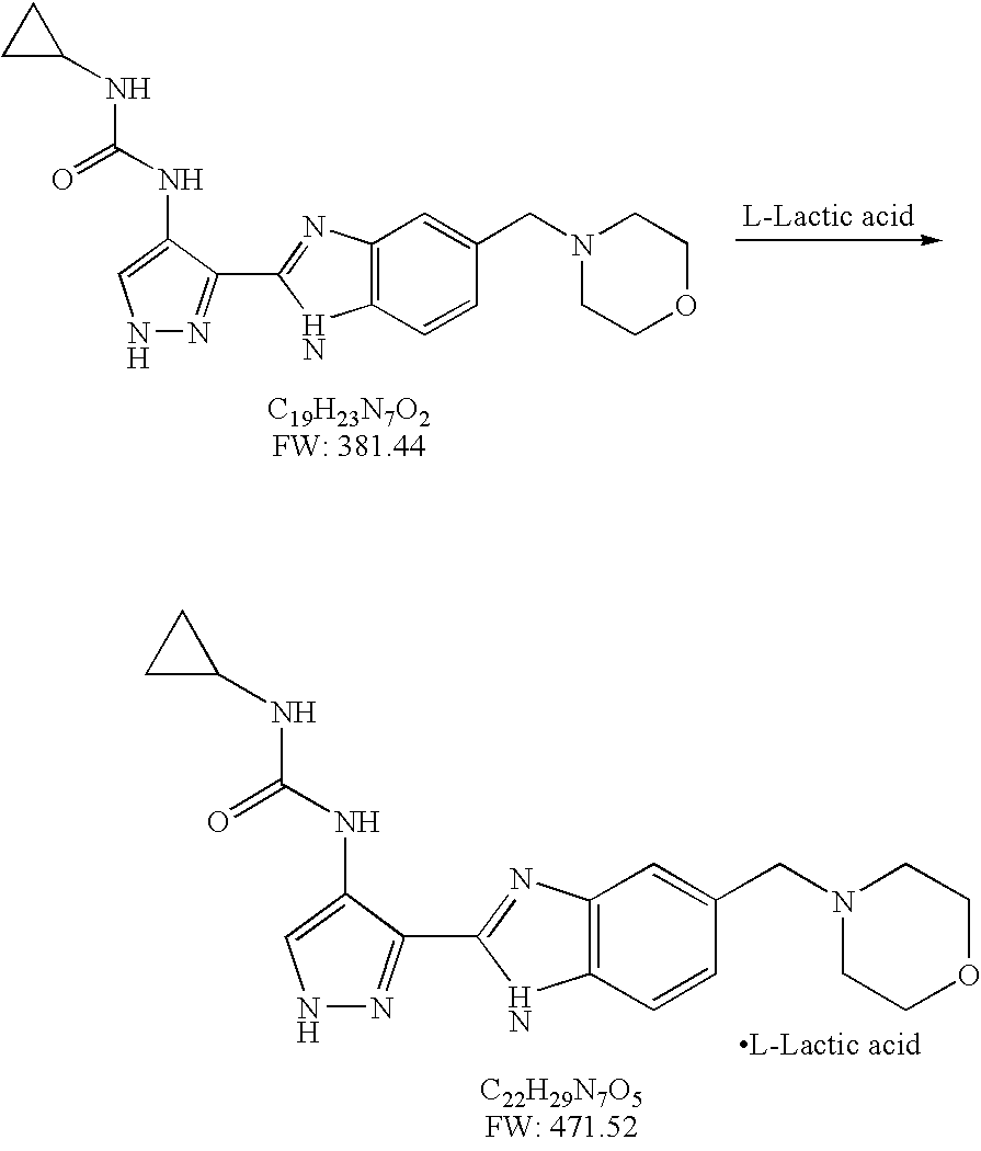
C12=C(C=CC(CN3CCOCC3)=C1)NC(C1=NNC=C1NC(NC1CC1)=O)=N2.C12=C(C=CC(CN3CCOCC3)=C1)NC(C1=NNC=C1NC(NC1CC1)=O)=N2
